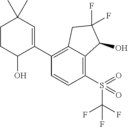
C1(C2=C3C(=C(S(=O)(=O)C(F)(F)F)C=C2)C(O)C(F)(F)C3)=CC(C)(C)CCC1O
